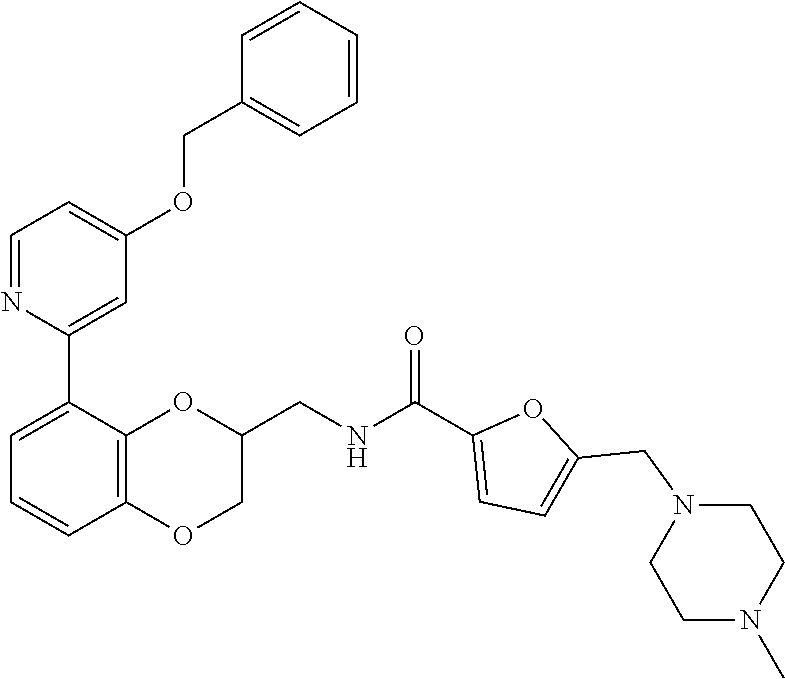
N1(CC2=CC=C(C(NCC3OC4=C(C=CC=C4C4=CC(OCC5=CC=CC=C5)=CC=N4)OC3)=O)O2)CCN(C)CC1
